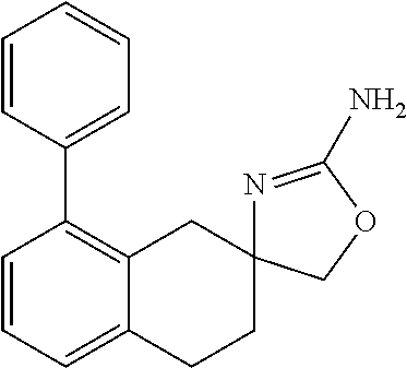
C1=CC(C2=C3C(=CC=C2)CCC2(C3)N=C(N)OC2)=CC=C1
